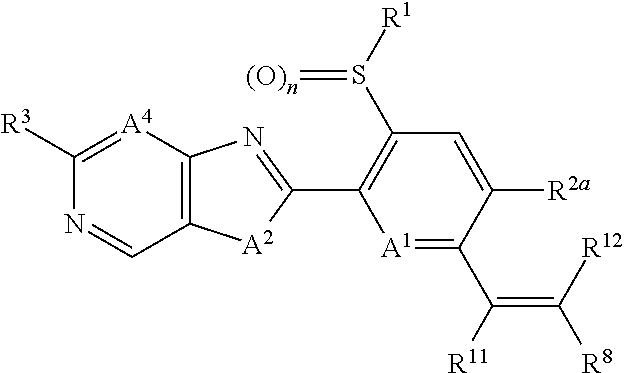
[A1]1=C(C([R11])=C([R12])[R8])C([R2a])=CC(S([R1])=[(O)n])=C1C1=NC2=C([A2]1)C=NC([R3])=[A4]2
